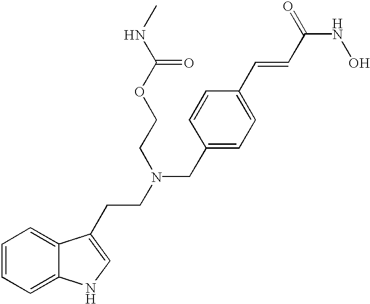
C12=CC=CC=C1NC=C2CCN(CC1=CC=C(C=CC(NO)=O)C=C1)CCOC(NC)=O
